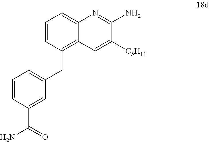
C1=CC(CC2=CC=CC(C(=O)N)=C2)=C2C(=C1)N=C(N)C([C5H11])=C2
